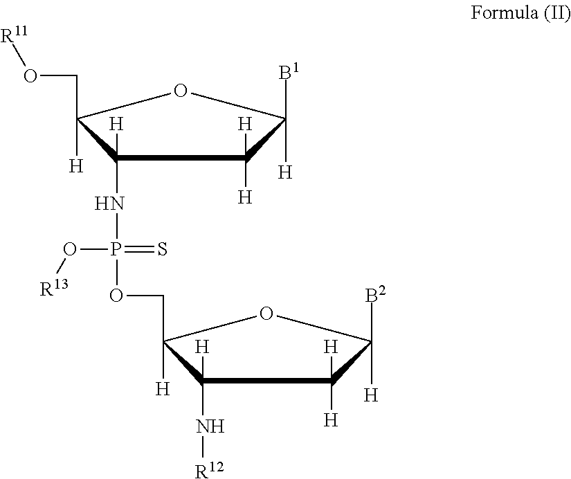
C1(NP(OCC2([H])C(N[R12])([H])C([H])([H])C([H])([B2])O2)(=S)O[R13])([H])C([H])(CO[R11])OC([H])([B1])C1([H])[H]
